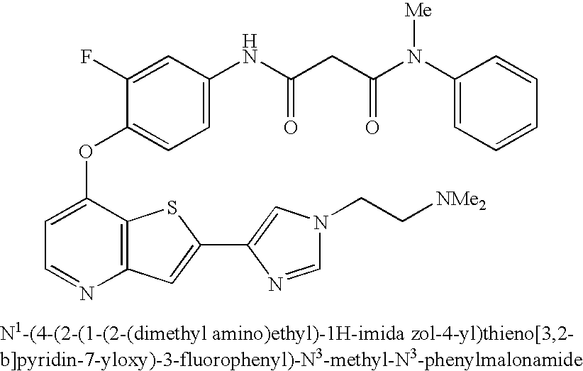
C1=C(OC2=CC=C(NC(=O)CC(N(C3=CC=CC=C3)[Me])=O)C=C2F)C2=C(N=C1)C=C(C1=CN(CC[NMe2])C=N1)S2
